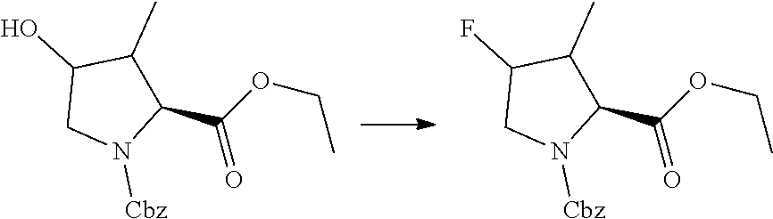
C1(C(OCC)=O)C(C)C(F)CN1[Cbz].C1(C(OCC)=O)C(C)C(O)CN1[Cbz]
